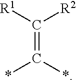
C(=C(*)*)([R1])[R2]
